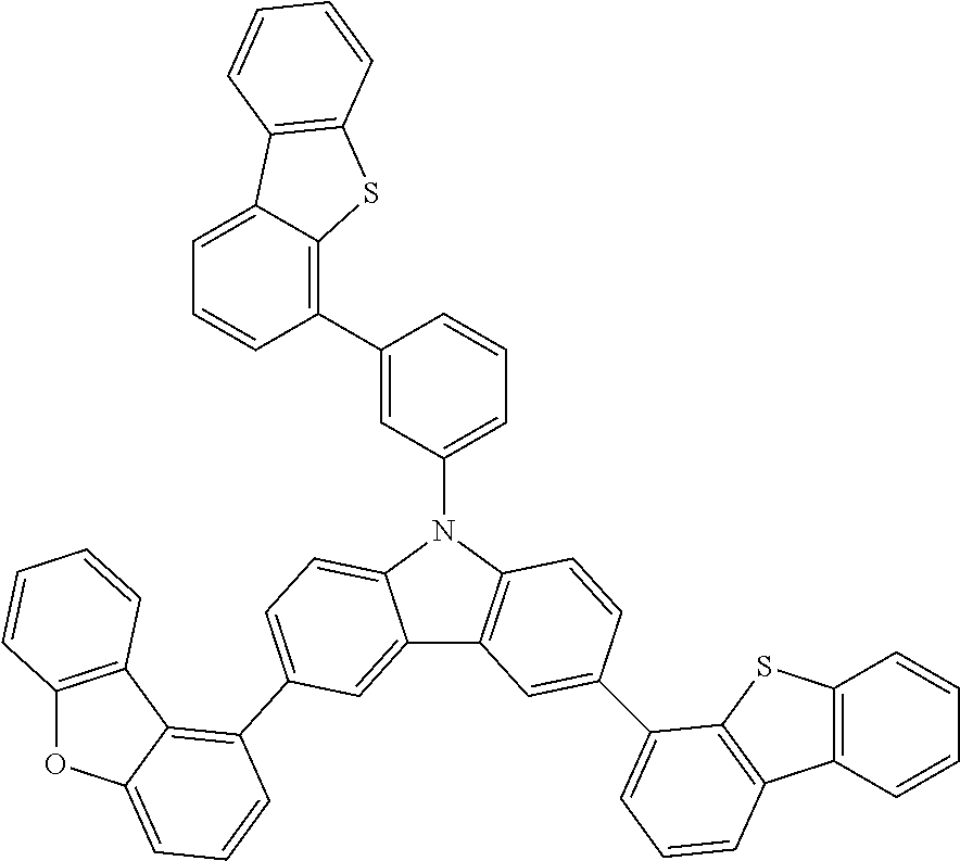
C1(C2=C3C(=CC=C2)C2=C(S3)C=CC=C2)=CC(N2C3=CC=C(C4=C5C(=CC=C4)OC4=C5C=CC=C4)C=C3C3=C2C=CC(C2=CC=CC4=C2SC2=C4C=CC=C2)=C3)=CC=C1
